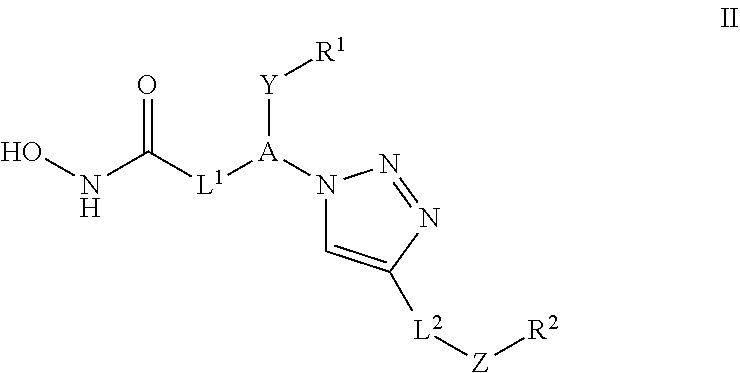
N1([A]([L1]C(NO)=O)[Y][R1])C=C([L2][Z][R2])N=N1
